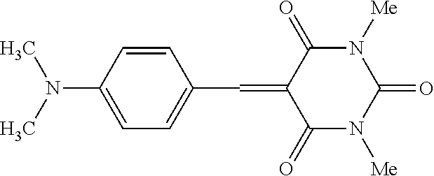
C1=CC(N(C)C)=CC=C1C=C1C(=O)N([Me])C(=O)N([Me])C1=O
